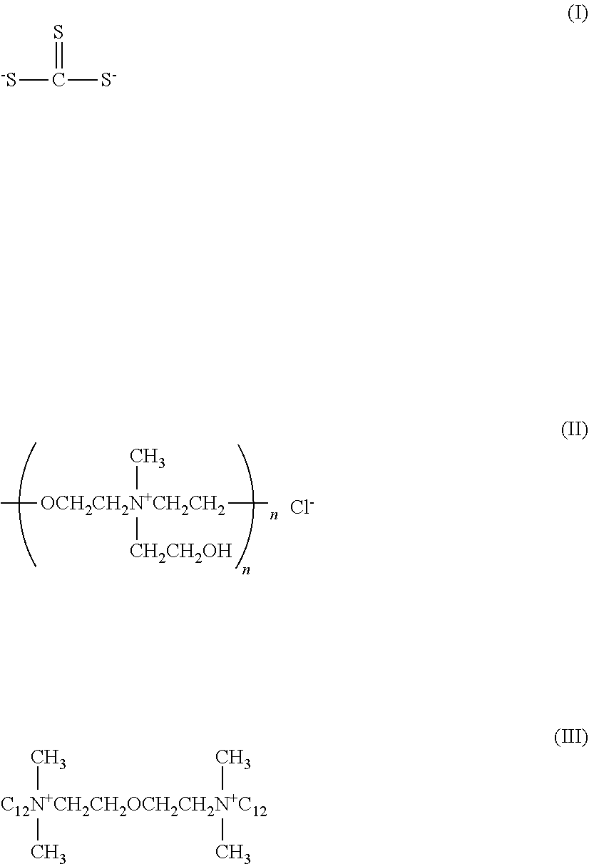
C[OCH2CH2N+CH2CH2](C)([CH2CH2OH])C.[Cl-].[-S]C(=S)[S-].C[C12N+CH2CH2OCH2CH2N+C12](C)(C)C
